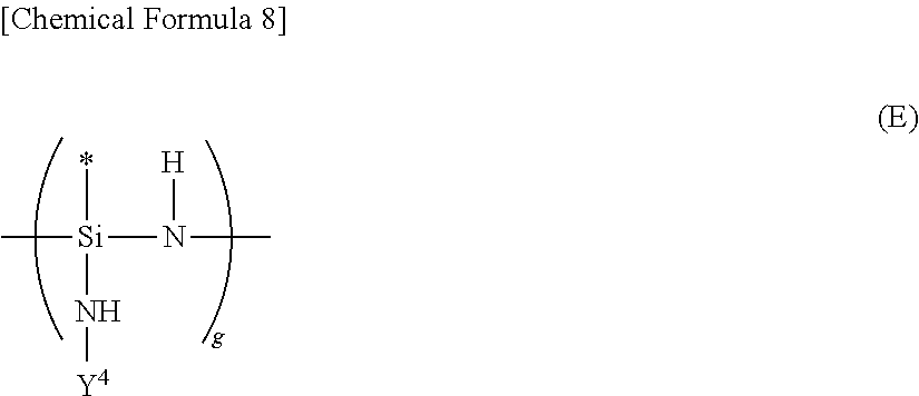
C[Si](*)(N[Y4])N([H])C
